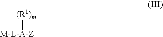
[M-L-A-Z][(R1)m]
